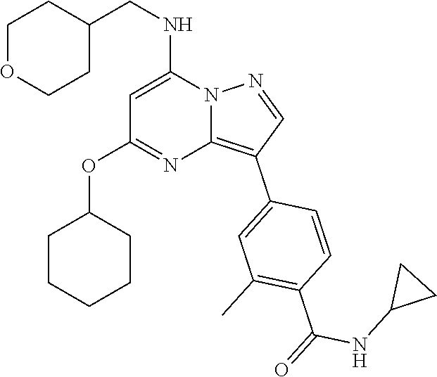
C(NC1=CC(OC2CCCCC2)=NC2=C(C3=CC(C)=C(C(NC4CC4)=O)C=C3)C=NN12)C1CCOCC1
